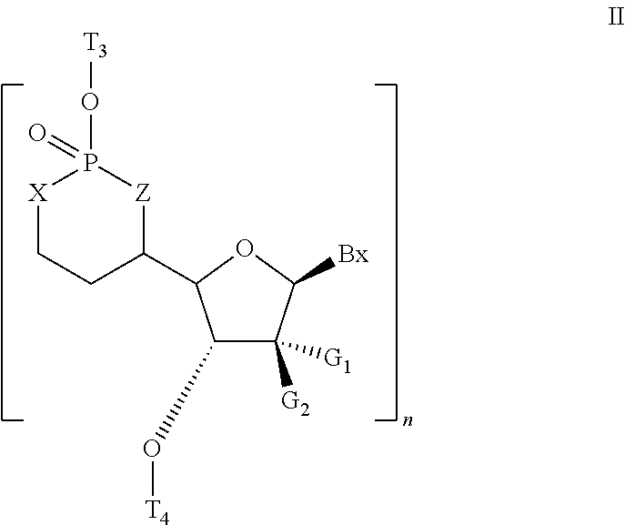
C1(O[T4])C([G2])([G1])C([Bx])OC1C1[Z]P(O[T3])(=O)[X]CC1
